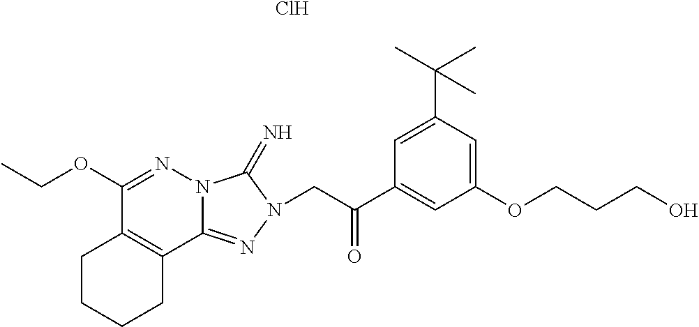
C12=NN(CC(C3=CC(OCCCO)=CC(C(C)(C)C)=C3)=O)C(=N)N1N=C(OCC)C1=C2CCCC1.Cl
